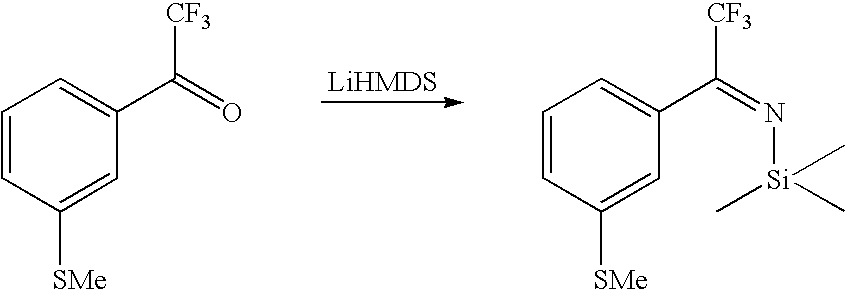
C1=CC([SMe])=CC(C(=O)[CF3])=C1.C1=CC([SMe])=CC(C(=N[Si](C)(C)C)[CF3])=C1
